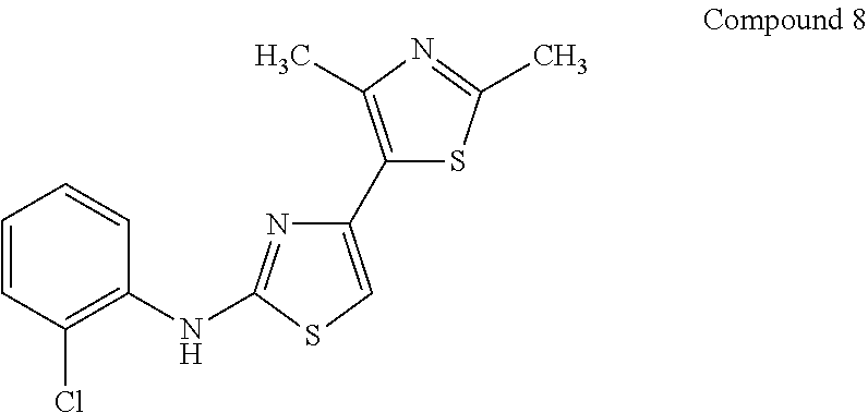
C1(C2=CSC(NC3=C(Cl)C=CC=C3)=N2)=C(C)N=C(C)S1
